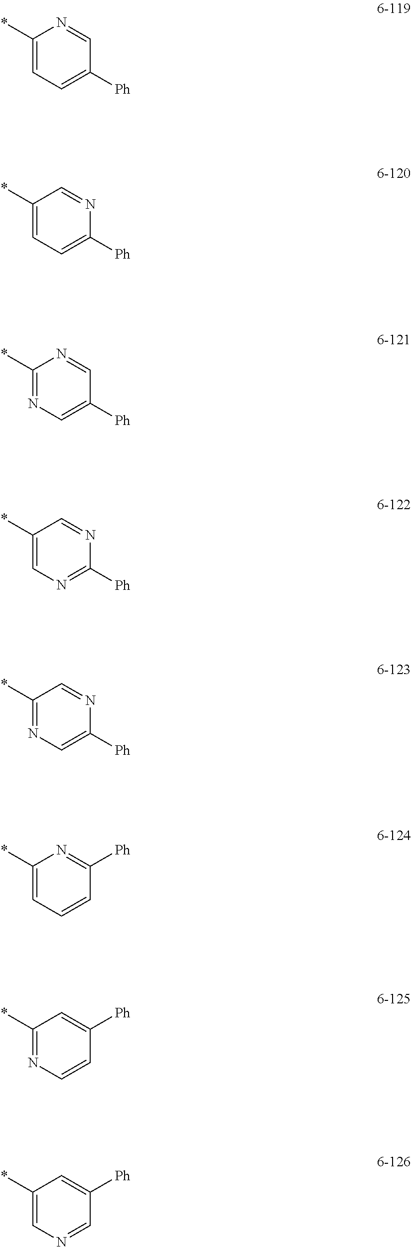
C1(*)=CC=C([Ph])C=N1.C1(*)=CC=C([Ph])N=C1.C1(*)=NC=C([Ph])C=N1.C1(*)=CN=C([Ph])N=C1.C1(*)=NC=C([Ph])N=C1.C1(*)=CC=CC([Ph])=N1.C1(*)=NC=CC([Ph])=C1.C1(*)=CN=CC([Ph])=C1
